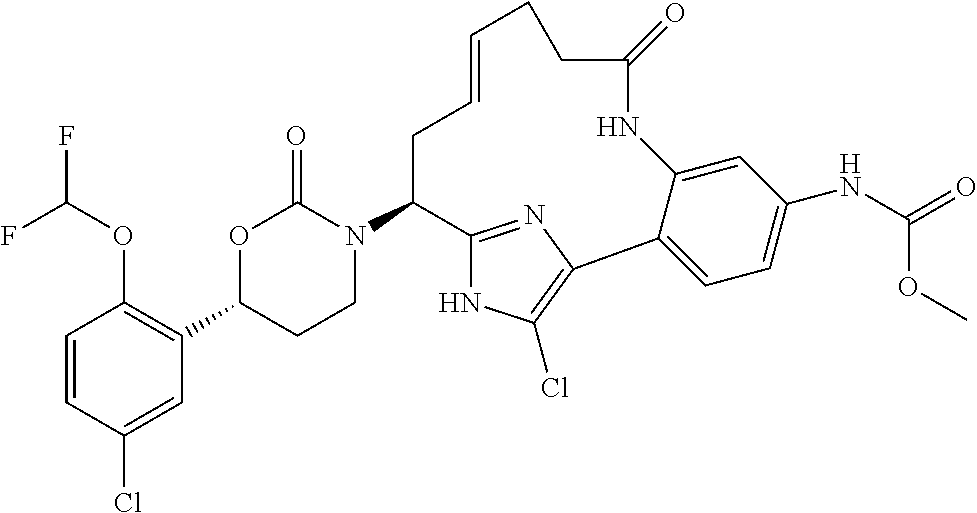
C1=CC(Cl)=CC(C2CCN(C3C4=NC(=C(Cl)N4)C4=CC=C(NC(=O)OC)C=C4NC(=O)CCC=CC3)C(=O)O2)=C1OC(F)F
